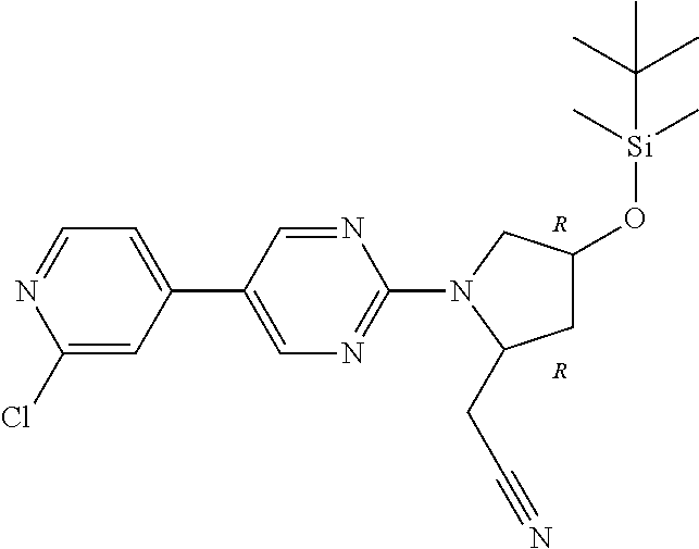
C1(Cl)=CC(C2=CN=C(N3C(CC#N)CC(O[Si](C)(C)C(C)(C)C)C3)N=C2)=CC=N1.[R].[R]
